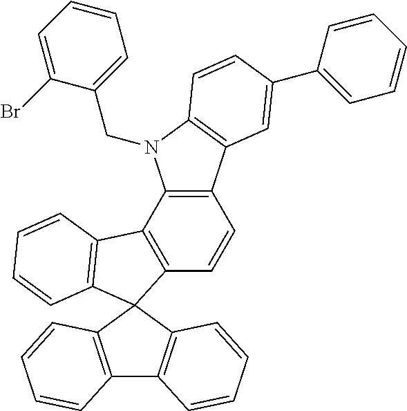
C12=C(C=CC3=C1N(CC1=CC=CC=C1Br)C1=C3C=C(C3=CC=CC=C3)C=C1)C1(C3=C2C=CC=C3)C2=C(C3=C1C=CC=C3)C=CC=C2
